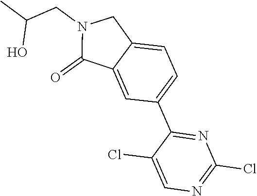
C1(C2=CC=C3C(=C2)C(=O)N(CC(C)O)C3)=NC(Cl)=NC=C1Cl
